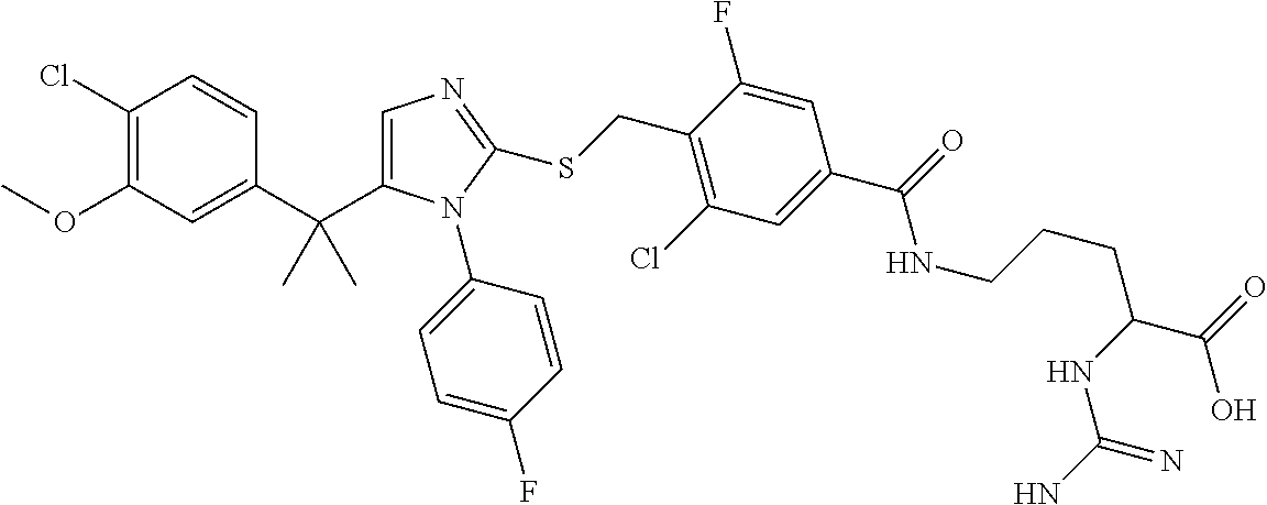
C1(Cl)=C(OC)C=C(C(C)(C)C2=CN=C(SCC3=C(Cl)C=C(C(=O)NCCCC(C(=O)O)NC(N)=N)C=C3F)N2C2=CC=C(F)C=C2)C=C1
